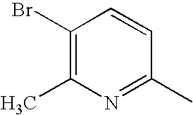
C1(Br)=C(C)N=C(C)C=C1
